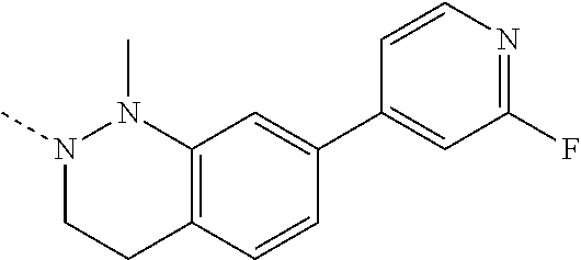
N1(C)CCC2=C(N1C)C=C(C1=CC(F)=NC=C1)C=C2
